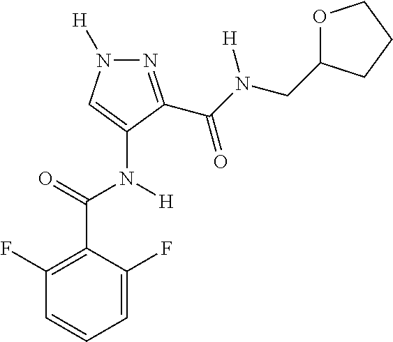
C1=C(F)C(C(=O)N([H])C2=CN([H])N=C2C(N(CC2OCCC2)[H])=O)=C(F)C=C1
